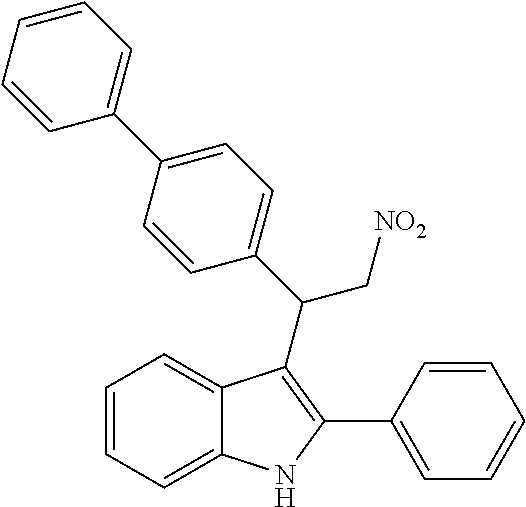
C1=CC=C2C(=C1)C(C(C1=CC=C(C3=CC=CC=C3)C=C1)C[NO2])=C(C1=CC=CC=C1)N2
